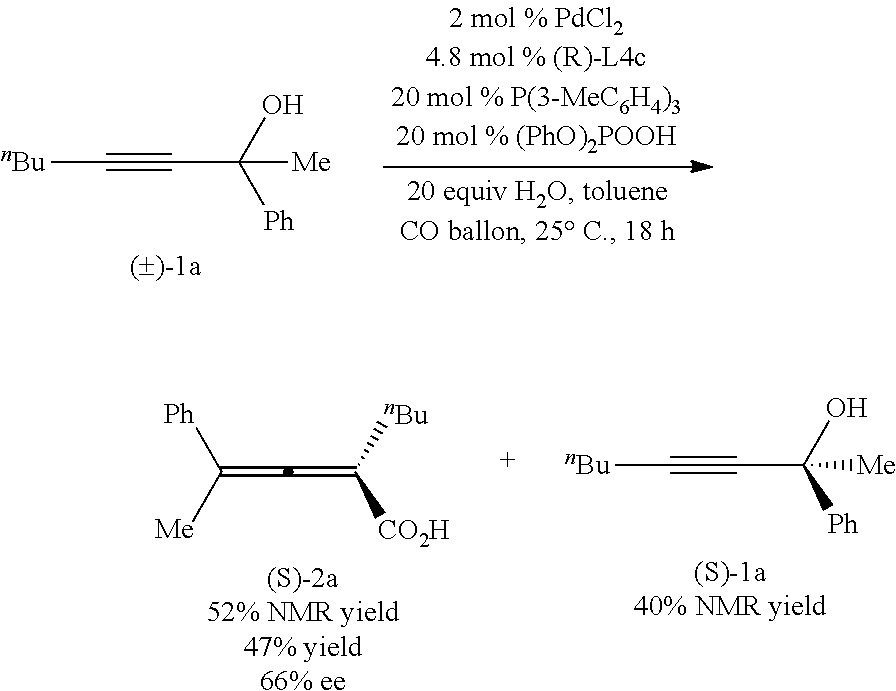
C(=C=C([CO2H])[nBu])([Ph])[Me].[(S)-2a52% NMR yield47% yield66% ee].[nBu]C#CC(O)([Ph])[Me].[nBu]C#CC([Ph])(O)[Me]
